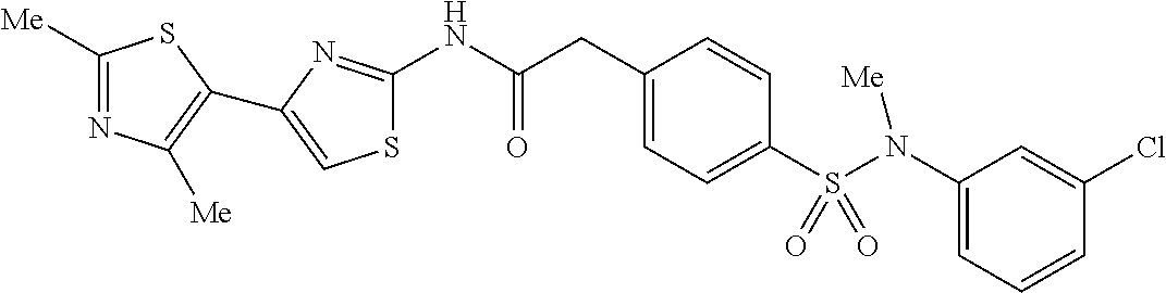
C1([Me])=NC([Me])=C(C2=CSC(NC(CC3=CC=C(S(=O)(N([Me])C4=CC=CC(Cl)=C4)=O)C=C3)=O)=N2)S1
